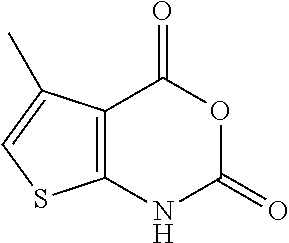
C12=C(NC(=O)OC1=O)SC=C2C
